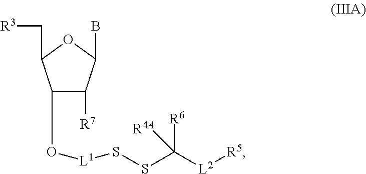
O1C(C[R3])C(O[L1]SSC([L2][R5])([R4A])[R6])C([R7])C1B
